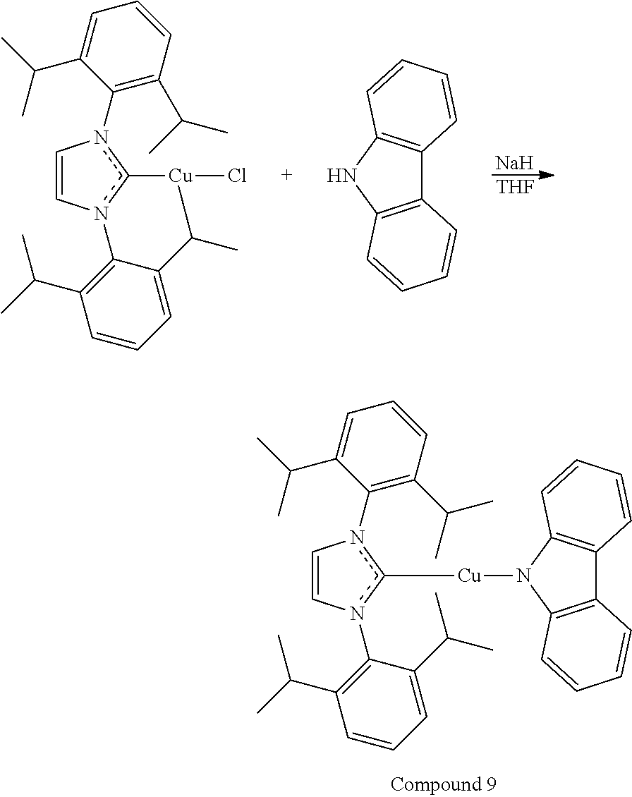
C1=Cn(C2=C(C(C)C)C=CC=C2C(C)C)c2n1C1=C(C(C)C)C=CC=C1C(C)[Cu]2Cl.[Na].[THF].C12=C(NC3=C1C=CC=C3)C=CC=C2.C1=Cn(C2=C(C(C)C)C=CC=C2C(C)C)c([Cu]N2C3=C(C4=C2C=CC=C4)C=CC=C3)n1C1=C(C(C)C)C=CC=C1C(C)C
